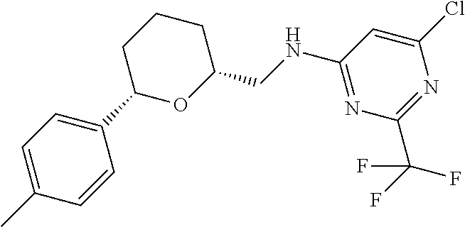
C1=C(C)C=CC(C2OC(CNC3=NC(C(F)(F)F)=NC(Cl)=C3)CCC2)=C1
